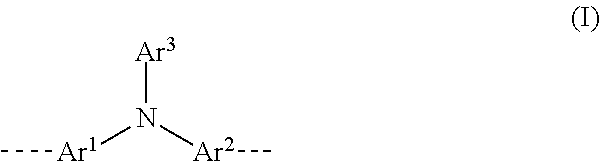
N([Ar2]C)([Ar3])[Ar1]C
